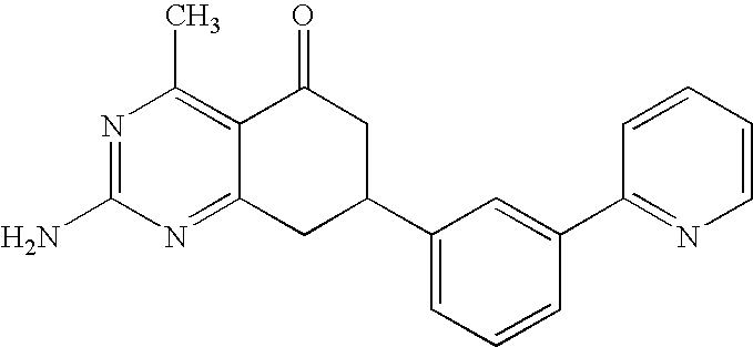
C12=NC(N)=NC(C)=C1C(=O)CC(C1=CC=CC(C3=NC=CC=C3)=C1)C2
